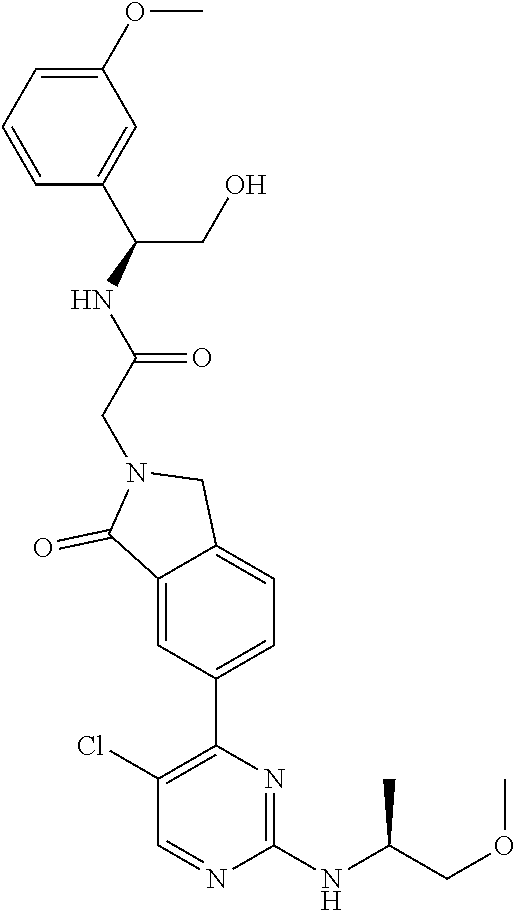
C1(NC(COC)C)=NC(C2=CC=C3C(=C2)C(=O)N(CC(NC(C2=CC(OC)=CC=C2)CO)=O)C3)=C(Cl)C=N1
